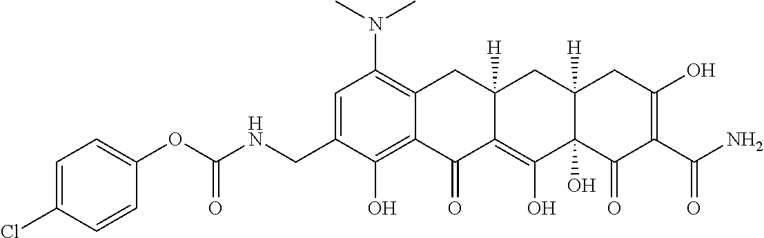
C1=C(CNC(OC2=CC=C(Cl)C=C2)=O)C(O)=C2C(=C1N(C)C)CC1([H])C(=C(O)C3(O)C([H])(C1)CC(O)=C(C(N)=O)C3=O)C2=O
